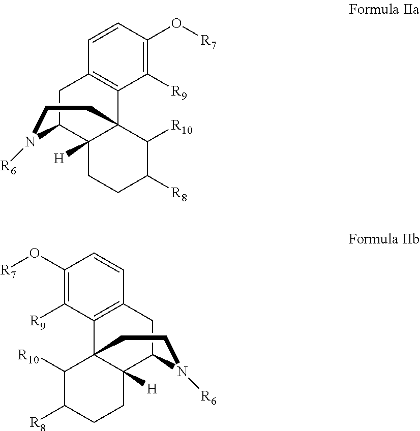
C1C2C3([H])C(C4=C1C=CC(O[R7])=C4[R9])(C([R10])C([R8])CC3)CCN2[R6].C1C2C3([H])C(C4=C1C=CC(O[R7])=C4[R9])(C([R10])C([R8])CC3)CCN2[R6]
